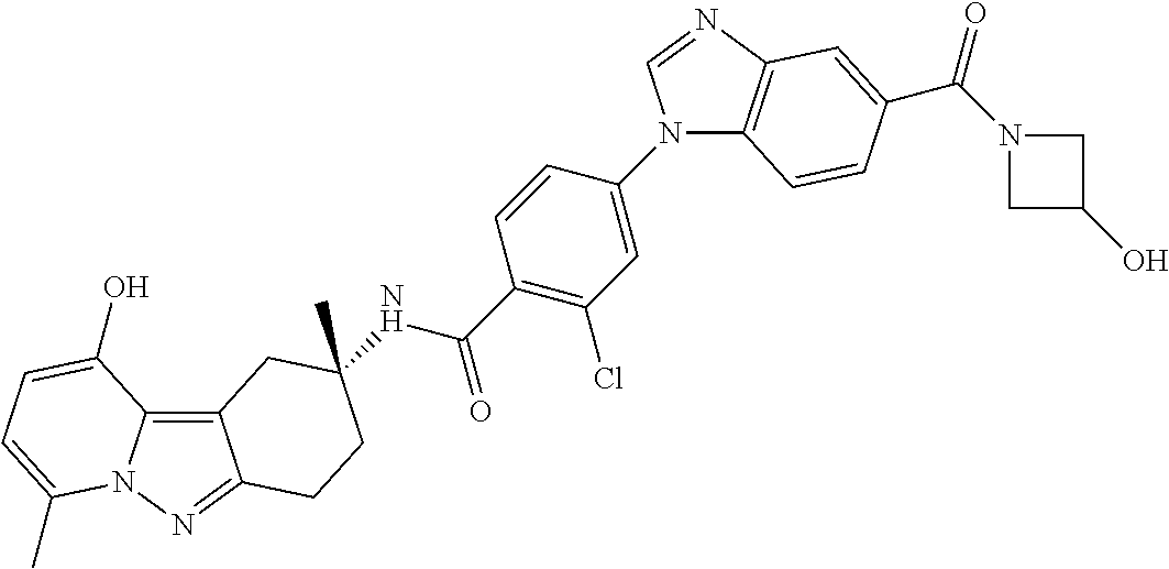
C12=C3N(N=C1CCC(C)(NC(C1=C(Cl)C=C(N4C5=C(N=C4)C=C(C(=O)N4CC(O)C4)C=C5)C=C1)=O)C2)C(C)=CC=C3O
